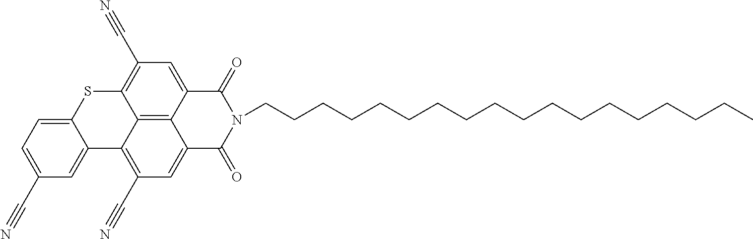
C1=C2C(=CC(C#N)=C1)C1=C(C#N)C=C3C4=C1C(=C(C#N)C=C4C(=O)N(CCCCCCCCCCCCCCCCCC)C3=O)S2
